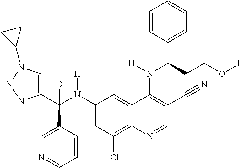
C1(N(C(C2=CN(C3CC3)NN2)(C2=CN=CC=C2)[D])[H])=CC(Cl)=C2C(=C1)C(N(C(C1=CC=CC=C1)CCO[H])[H])=C(C#N)C=N2
